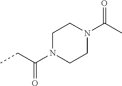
CCC(=O)N1CCN(C(=O)C)CC1
